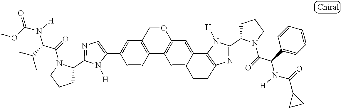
C1(C2=CC3=C(C=C2)C2=C(C=C4C5=C(N=C(C6CCCN6C(=O)C(C6=CC=CC=C6)N([H])C(=O)C6CC6)N5[H])CCC4=C2)OC3)=CN=C(C2CCCN2C(=O)C(C(C)C)N([H])C(OC)=O)N1[H]
